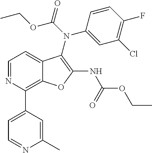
N1=CC=C2C(=C1C1=CC=NC(C)=C1)OC(NC(OCC)=O)=C2N(C1=CC(Cl)=C(F)C=C1)C(OCC)=O
